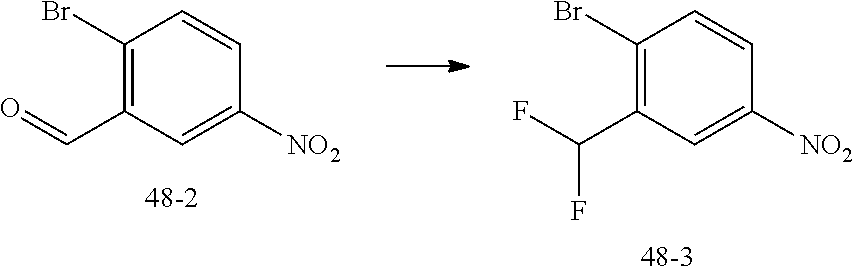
C1(Br)=C(C(F)F)C=C([NO2])C=C1.C1(Br)=C(C=O)C=C([NO2])C=C1
